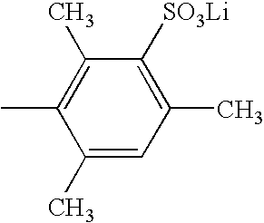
C1(C)=CC(C)=C([SO3Li])C(C)=C1C
